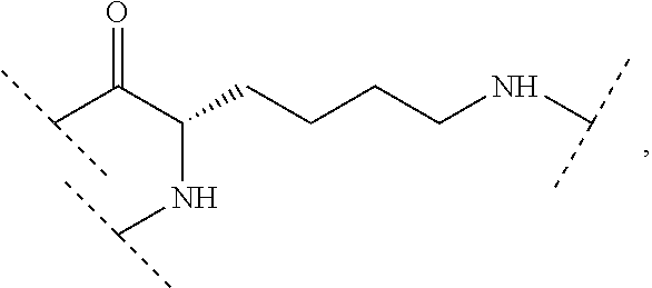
C(C(C(CCCCNC(C)C)NC(C)C)=O)(C)C
